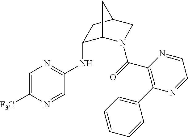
C1(NC2=NC=C([F3C])N=C2)C2N(C(=O)C3=C(C4=CC=CC=C4)N=CC=N3)CC(C1)C2
